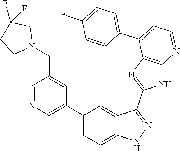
C1=NC=C(C2=CC=C3C(=C2)C(C2=NC4=C(N2)N=CC=C4C2=CC=C(F)C=C2)=NN3)C=C1CN1CC(F)(F)CC1
